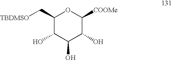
C1(C[TBDMSO])C(O)C(O)C(O)C([COOMe])O1
